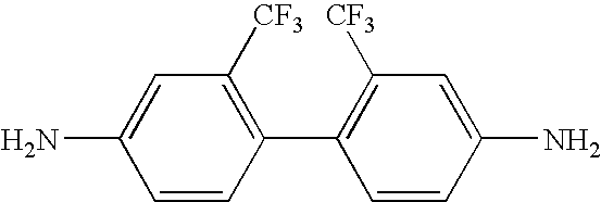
C1(C2=C([CF3])C=C(N)C=C2)=C([CF3])C=C(N)C=C1
